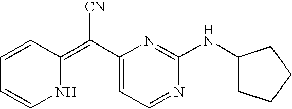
C1=CC(=C(C2=CC=NC(NC3CCCC3)=N2)[CN])NC=C1
